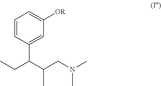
C1=CC(C(CC)C(C)CN(C)C)=CC([OR])=C1
